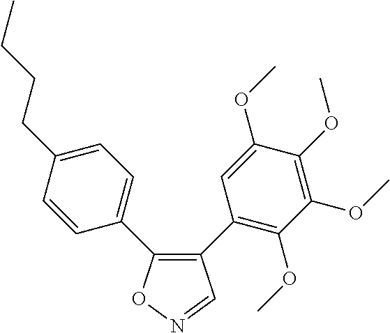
C1(C2=C(OC)C(OC)=C(OC)C(OC)=C2)=C(C2=CC=C(CCCC)C=C2)ON=C1
